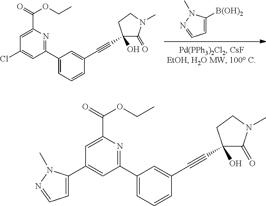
C1(Cl)=CC(C2=CC=CC(C#CC3(O)C(=O)N(C)CC3)=C2)=NC(C(=O)OCC)=C1.C1=C([B(OH)2])N(C)N=C1.C1(C2=CC=NN2C)=CC(C2=CC=CC(C#CC3(O)C(=O)N(C)CC3)=C2)=NC(C(=O)OCC)=C1
